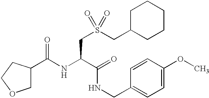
N(C(C(NCC1=CC=C(OC)C=C1)=O)CS(CC1CCCCC1)(=O)=O)C(C1COCC1)=O
